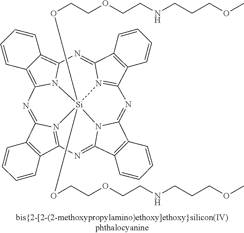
C12=C(C3=N4C1=NC1=C5C(=C6N1[Si]41(OCCOCCNCCCOC)(OCCOCCNCCCOC)N4=C(C7=C(C4=N6)C=CC=C7)N=C4C6=C(C(=N3)N41)C=CC=C6)C=CC=C5)C=CC=C2
